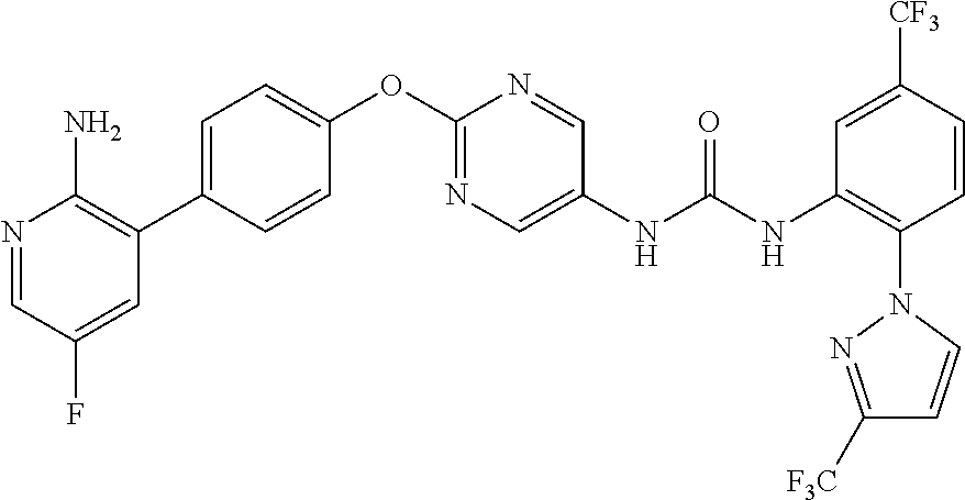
N1=CC(F)=CC(C2=CC=C(OC3=NC=C(NC(NC4=C(N5C=CC([F3C])=N5)C=CC([CF3])=C4)=O)C=N3)C=C2)=C1N
